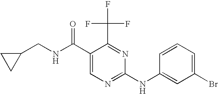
C1(C(NCC2CC2)=O)=CN=C(NC2=CC(Br)=CC=C2)N=C1C(F)(F)F
